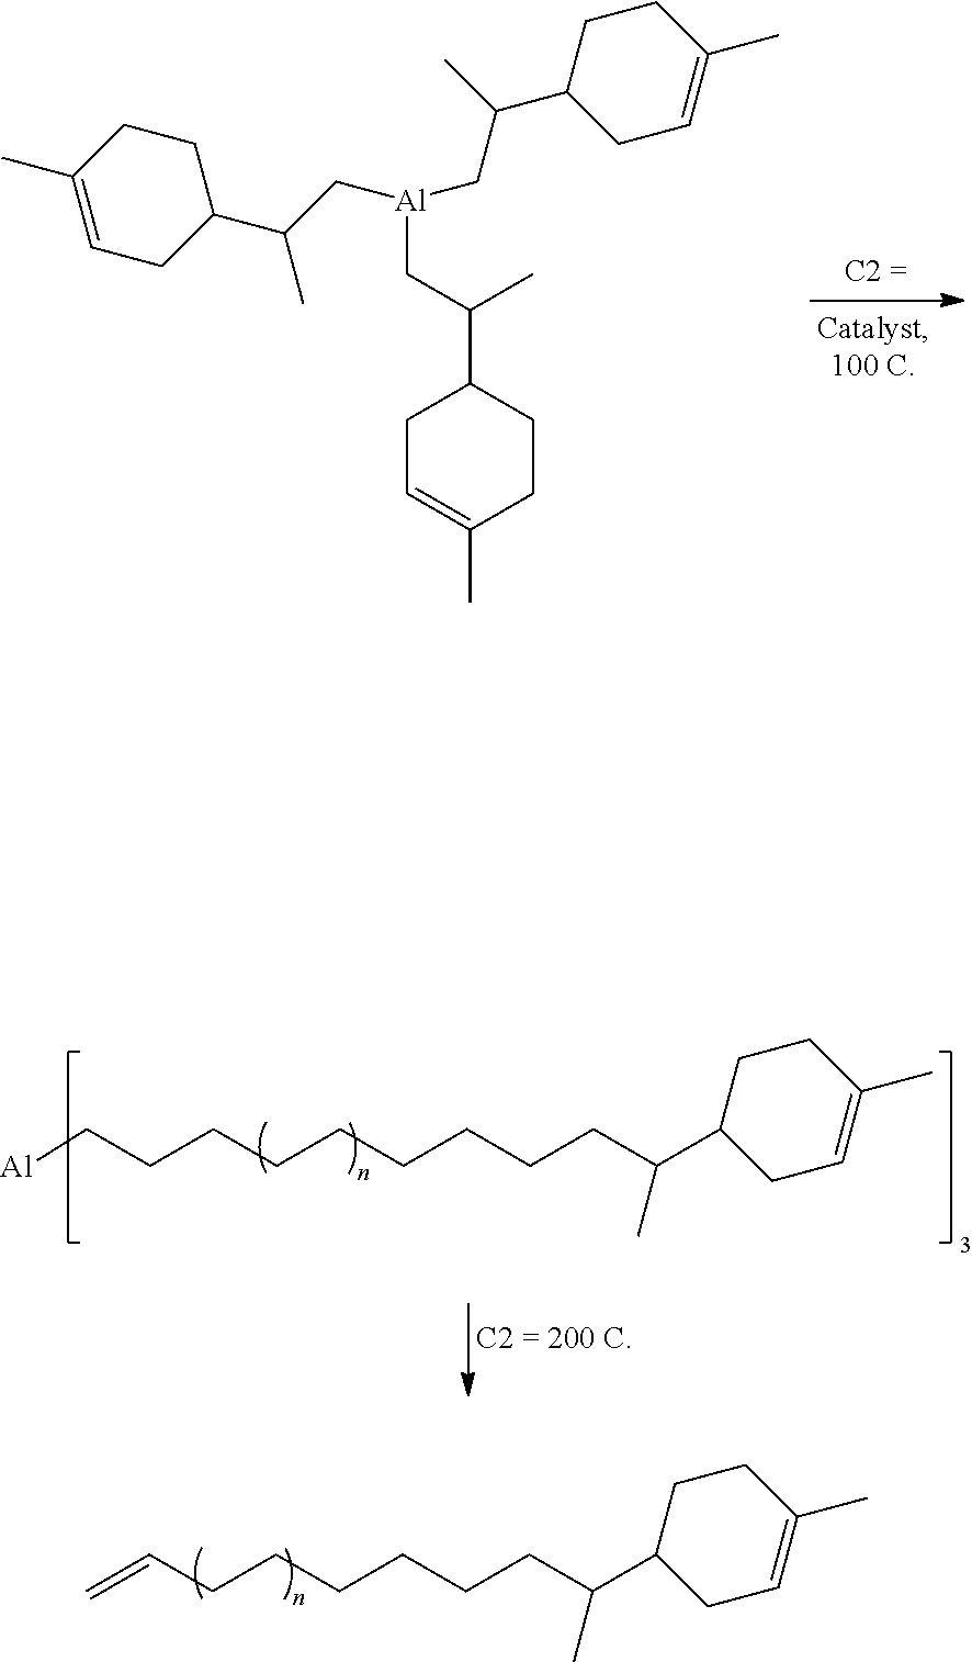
C(CC(C1CCC(C)=CC1)C)CCCCC=C.C1(C(C[Al](CC(C2CC=C(C)CC2)C)CC(C2CC=C(C)CC2)C)C)CCC(C)=CC1.C(CC(C1CCC(C)=CC1)C)CCCCCCC[Al]
